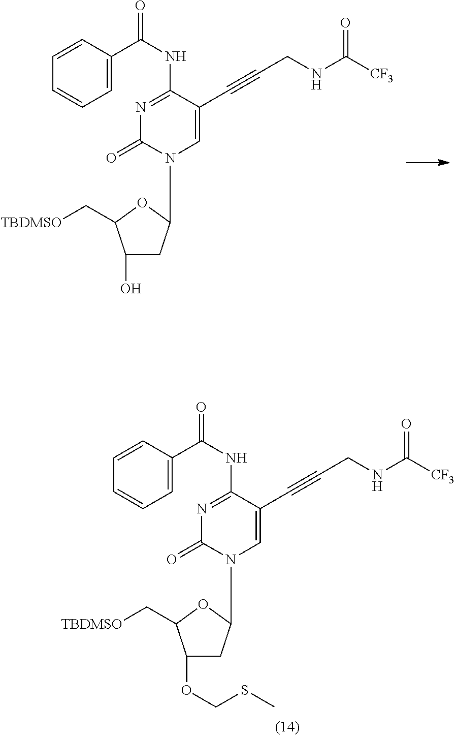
C1(O)CC(N2C=C(C#CCNC([CF3])=O)C(NC(C3=CC=CC=C3)=O)=NC2=O)OC1C[TBDMSO].C1(OCSC)CC(N2C=C(C#CCNC([CF3])=O)C(NC(C3=CC=CC=C3)=O)=NC2=O)OC1C[TBDMSO]
